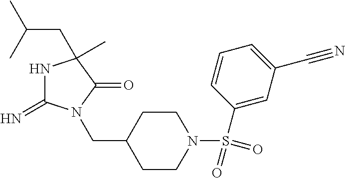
N1(S(=O)(=O)C2=CC(C#N)=CC=C2)CCC(CN2C(=N)NC(C)(CC(C)C)C2=O)CC1
